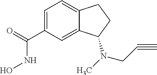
C12=CC=C(C(=O)NO)C=C1C(N(C)CC#C)CC2
